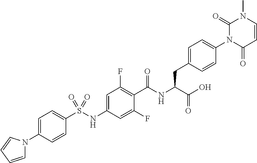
C1=CC(=O)N(C2=CC=C(CC(C(=O)O)NC(=O)C3=C(F)C=C(NS(C4=CC=C(N5C=CC=C5)C=C4)(=O)=O)C=C3F)C=C2)C(=O)N1C
